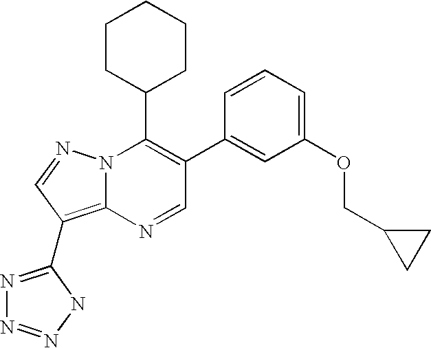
N1=CC(C2=CC(OCC3CC3)=CC=C2)=C(C2CCCCC2)N2C1=C(C1=NN=NN1)C=N2
